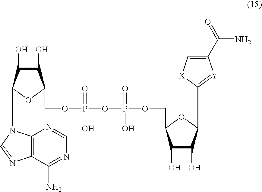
C1(O)C(O)C(N2C3=C(N=C2)C(N)=NC=N3)OC1COP(OP(OCC1C(O)C(O)C(C2=[Y]C(C(N)=O)=C[X]2)O1)(=O)O)(O)=O
